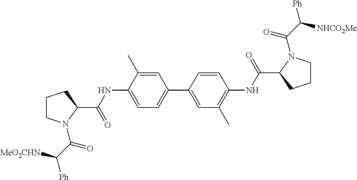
C1=C(C)C(NC(C2CCCN2C(C([MeO2CHN])[Ph])=O)=O)=CC=C1C1=CC(C)=C(NC(C2CCCN2C(C([NHCO2Me])[Ph])=O)=O)C=C1
